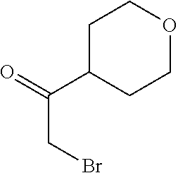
C1C(C(=O)CBr)CCOC1
